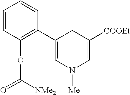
C1=CC(OC(=O)[NMe2])=C(C2=CN([Me])C=C([COOEt])C2)C=C1
